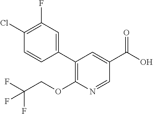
C1(Cl)=C(F)C=C(C2=C(OCC(F)(F)F)N=CC(C(=O)O)=C2)C=C1
